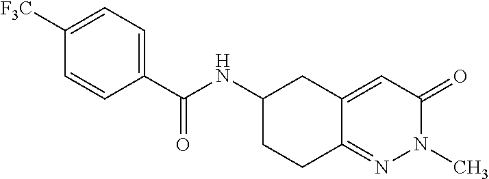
C1(C(NC2CCC3=NN(C)C(=O)C=C3C2)=O)=CC=C([F3C])C=C1
